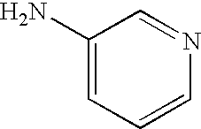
C1(N)=CC=CN=C1
